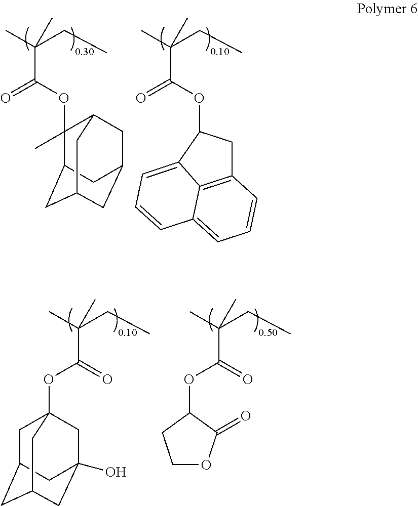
CC(CC)(C)C(=O)OC1(C)C2CC3CC(CC1C3)C2.CC(CC)(C)C(=O)OC1CC2=C3C(=CC=C2)C=CC=C13.CC(CC)(C)C(OC1CCOC1=O)=O.CC(CC)(C)C(OC12CC3CC(CC(O)(C1)C3)C2)=O
